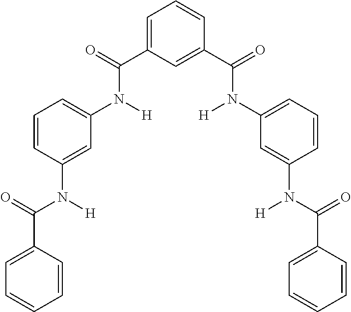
C1(C(=O)N(C2=CC(N([H])C(C3=CC=CC(C(=O)N(C4=CC=CC(N(C(=O)C5=CC=CC=C5)[H])=C4)[H])=C3)=O)=CC=C2)[H])=CC=CC=C1
